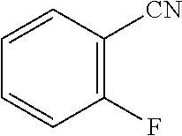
C1=CC([CN])=C(F)C=C1
